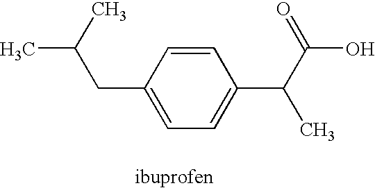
C1=CC(CC(C)C)=CC=C1C(C(=O)O)C
